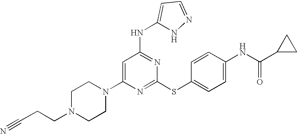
N1(C2=CC(NC3=CC=NN3)=NC(SC3=CC=C(NC(=O)C4CC4)C=C3)=N2)CCN(CCC#N)CC1
